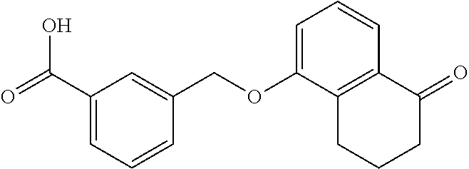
C1(C(=O)O)=CC=CC(COC2=CC=CC3=C2CCCC3=O)=C1
